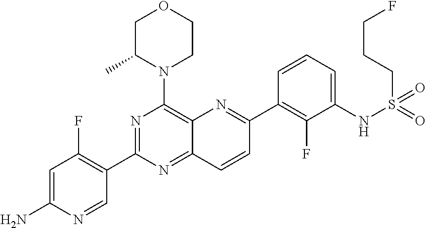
C1=C(N)N=CC(C2=NC(N3CCOCC3C)=C3C(=N2)C=CC(C2=C(F)C(NS(=O)(=O)CCCF)=CC=C2)=N3)=C1F
